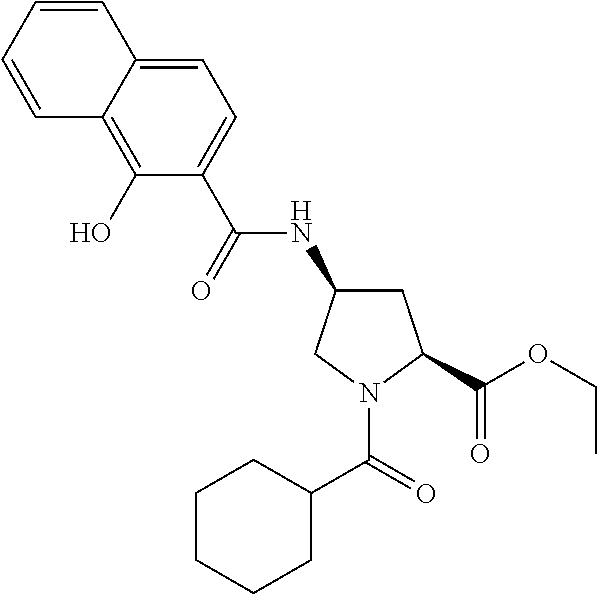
C(N1CC(NC(=O)C2=CC=C3C(=C2O)C=CC=C3)CC1C(OCC)=O)(C1CCCCC1)=O
